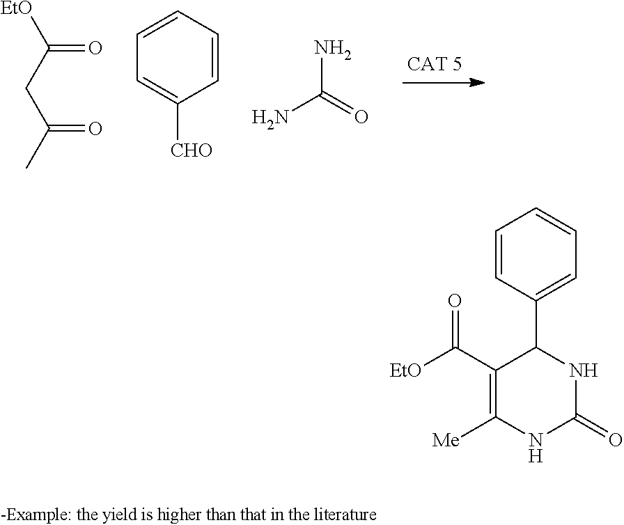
C1=CC=CC=C1[CHO].[EtO]C(CC(C)=O)=O.NC(=O)N.C1(C([EtO])=O)=C([Me])NC(=O)NC1C1=CC=CC=C1
